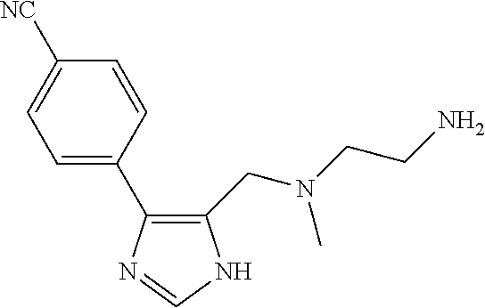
C1=C(C2=C(CN(C)CCN)NC=N2)C=CC([NC])=C1
